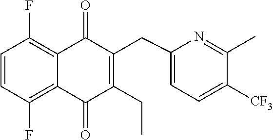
C1=CC(F)=C2C(=C1F)C(=O)C(CC1=CC=C([CF3])C(C)=N1)=C(CC)C2=O
